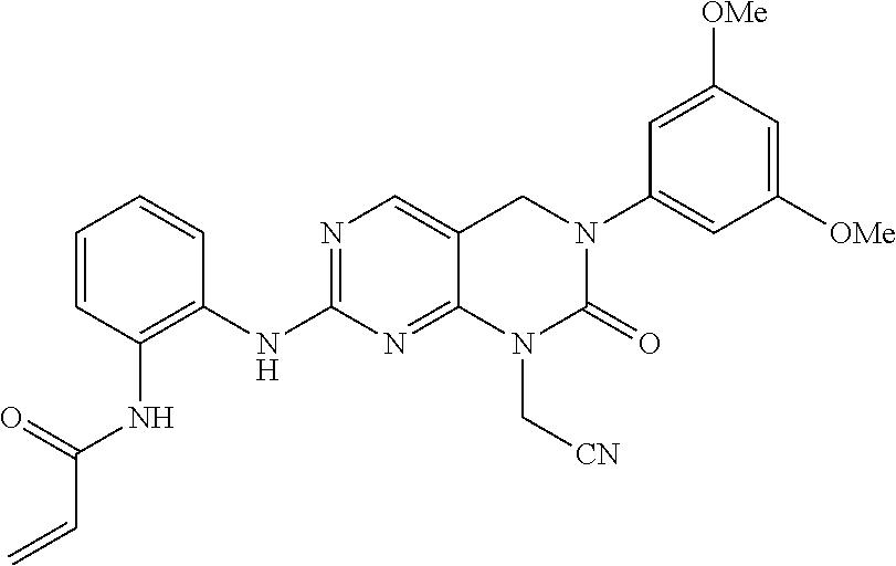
N1=C(NC2=C(NC(C=C)=O)C=CC=C2)N=C2N(C[CN])C(=O)N(C3=CC([OMe])=CC([OMe])=C3)CC2=C1
